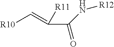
[R10]C=C(C(=O)N[R12])[R11]
